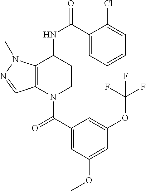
C1(C(=O)N2CCC(NC(=O)C3=CC=CC=C3Cl)C3=C2C=NN3C)=CC(OC)=CC(OC(F)(F)F)=C1
